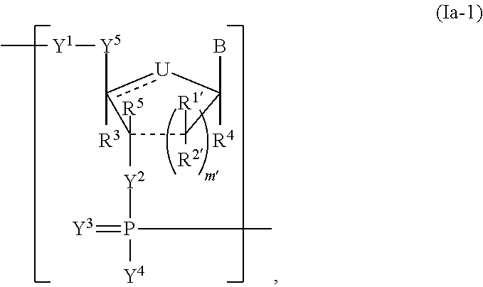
C[Y1][Y5]c1([R3])[U]C(B)([R4])C([R1])([R2])C1([R5])[Y2]P(=[Y3])(C)[Y4]
